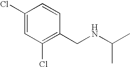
C1(Cl)=CC(Cl)=C(CNC(C)C)C=C1
